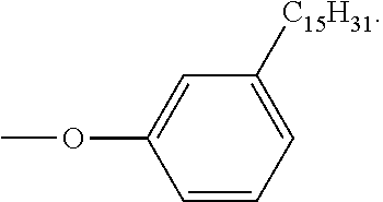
C1=CC=C([C15H31])C=C1OC
